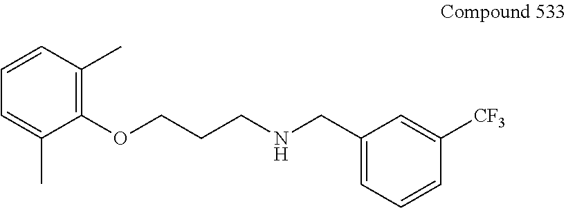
C1(OCCCNCC2=CC=CC([CF3])=C2)=C(C)C=CC=C1C
